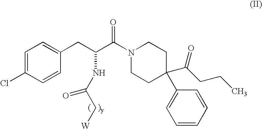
C1=C(Cl)C=CC(CC(C(N2CCC(C(CCC)=O)(C3=CC=CC=C3)CC2)=O)NC(C[W])=O)=C1
